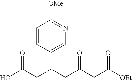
C1=CC(C(CC(O)=O)CC(CC([OEt])=O)=O)=CN=C1[OMe]
